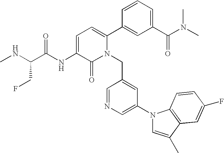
C1=C(NC(C(NC)CF)=O)C(=O)N(CC2=CC(N3C=C(C)C4=C3C=CC(F)=C4)=CN=C2)C(C2=CC(C(N(C)C)=O)=CC=C2)=C1
